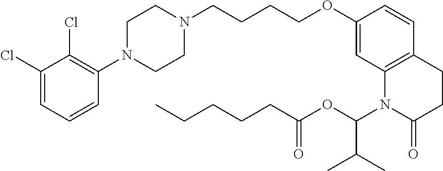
C1=C(Cl)C(Cl)=C(N2CCN(CCCCOC3=CC4=C(C=C3)CCC(=O)N4C(OC(CCCCC)=O)C(C)C)CC2)C=C1
